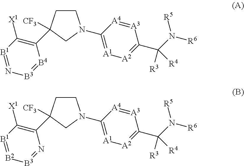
C1CC([CF3])(C2=C([X1])[B1]=N[B3]=[B4]2)CN1C1=[A1][A2]=C(C([R4])([R3])N([R6])[R5])[A3]=[A4]1.C1CC([CF3])(C2=C([X1])[B1]=[B2][B3]=N2)CN1C1=[A1][A2]=C(C([R4])([R3])N([R6])[R5])[A3]=[A4]1
